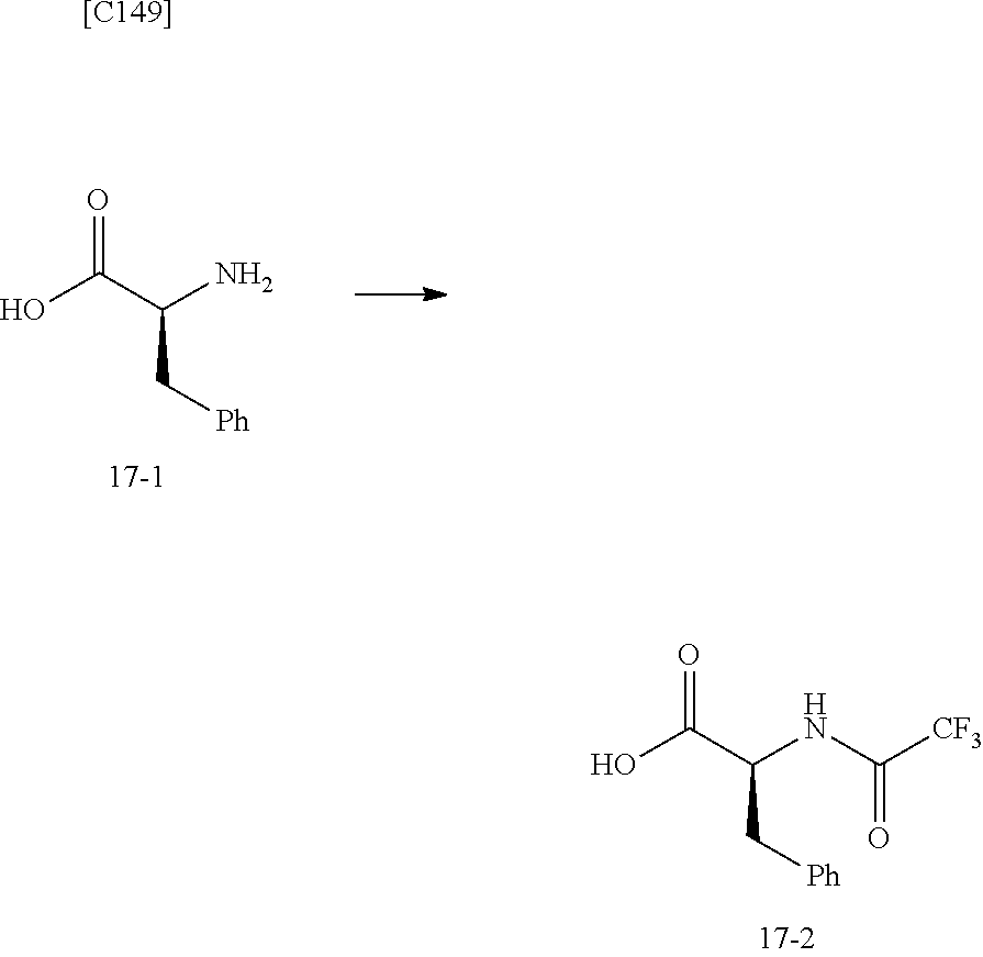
C(C(C[Ph])N)(O)=O.C(C(C[Ph])NC([CF3])=O)(O)=O.[[C149]]
